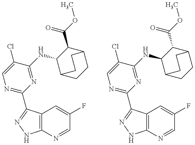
C12=C(C(C3=NC=C(Cl)C(NC4C5CCC(C4C(=O)OC)CC5)=N3)=NN1)C=C(F)C=N2.C12=C(C(C3=NC=C(Cl)C(NC4C5CCC(C4C(=O)OC)CC5)=N3)=NN1)C=C(F)C=N2
